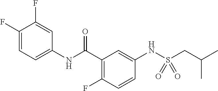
C1(NC(C2=C(F)C=CC(NS(CC(C)C)(=O)=O)=C2)=O)=CC=C(F)C(F)=C1
